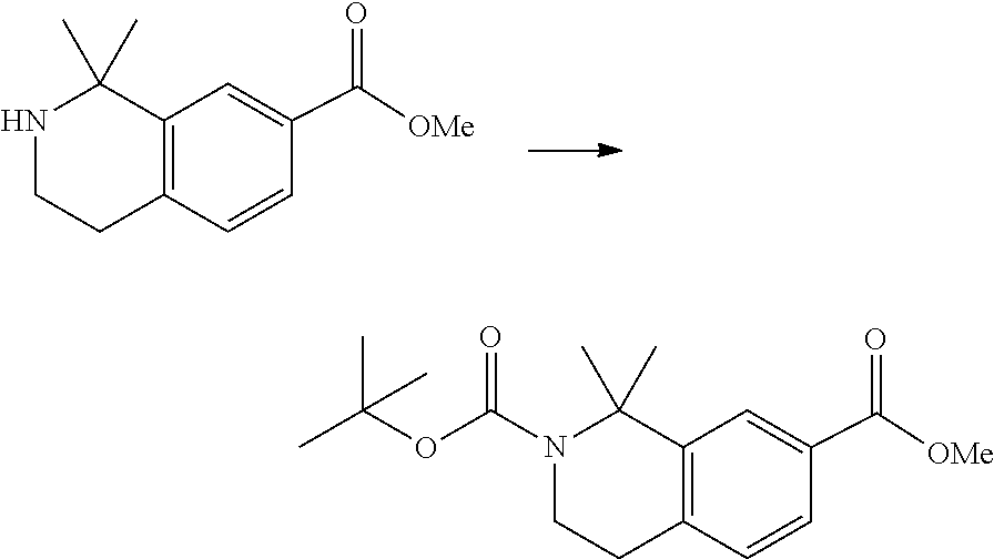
C1=CC(C([OMe])=O)=CC2=C1CCN(C(OC(C)(C)C)=O)C2(C)C.C1=CC(C([OMe])=O)=CC2=C1CCNC2(C)C
